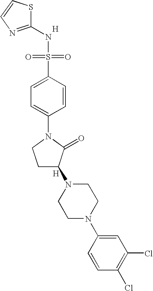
[H].S1C(NS(=O)(=O)C2=CC=C(N3CCC(N4CCN(C5=CC(Cl)=C(Cl)C=C5)CC4)C3=O)C=C2)=NC=C1.[H]
